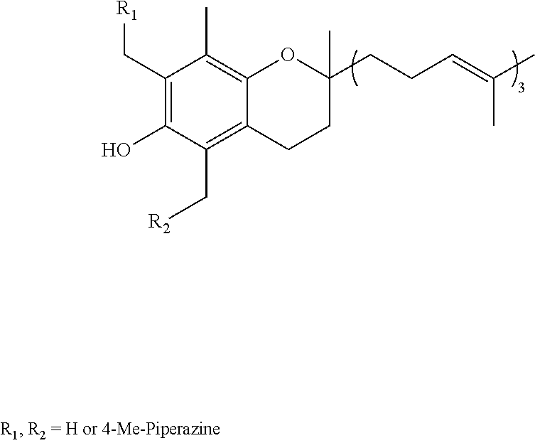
C1(C[R1])=C(O)C(C[R2])=C2C(=C1C)OC(CCC=C(C)C)(C)CC2
